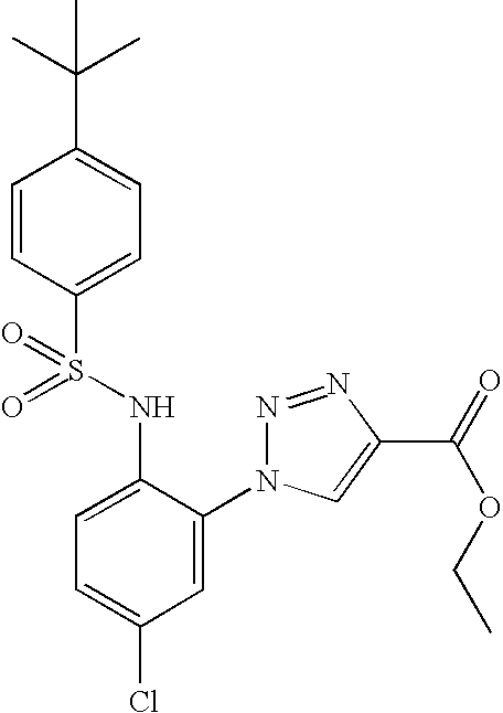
C1=CC(S(NC2=CC=C(Cl)C=C2N2N=NC(C(=O)OCC)=C2)(=O)=O)=CC=C1C(C)(C)C
